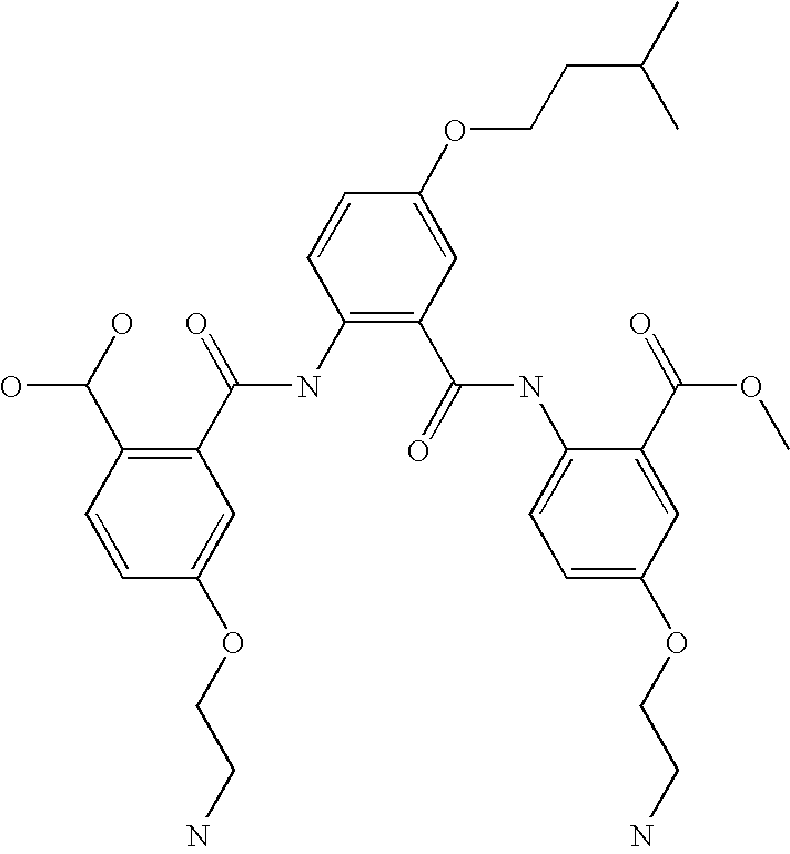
C1(NC(C2=C(C(O)O)C=CC(OCCN)=C2)=O)=C(C(=O)NC2=CC=C(OCCN)C=C2C(=O)OC)C=C(OCCC(C)C)C=C1
